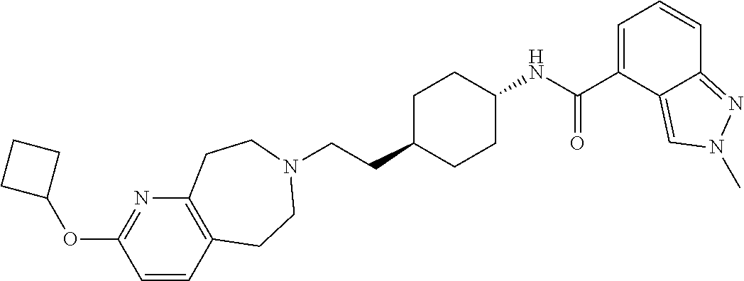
C12=C(C=CC(OC3CCC3)=N1)CCN(CCC1CCC(NC(=O)C3=CC=CC4=NN(C)C=C34)CC1)CC2
